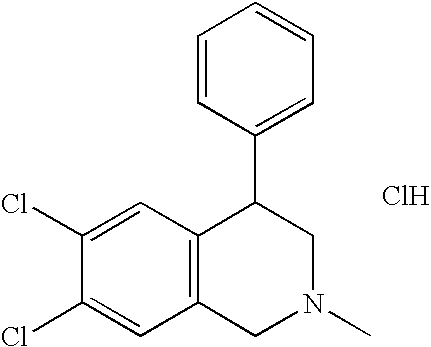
C1=C(Cl)C(Cl)=CC2=C1CN(C)CC2C1=CC=CC=C1.Cl
